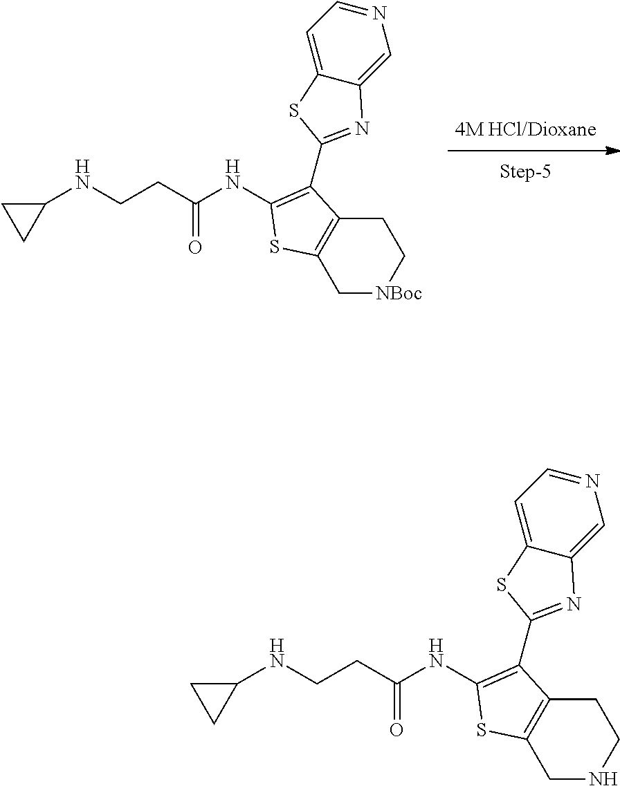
C1(NCCC(NC2=C(C3=NC4=CN=CC=C4S3)C3=C(S2)C[NBoc]CC3)=O)CC1.C1(NCCC(NC2=C(C3=NC4=CN=CC=C4S3)C3=C(S2)CNCC3)=O)CC1
